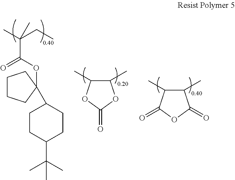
CC(CC)(C(OC1(C2CCC(C(C)(C)C)CC2)CCCC1)=O)C.C1(C)C(C)OC(=O)O1.C1(C)C(C)C(=O)OC1=O
